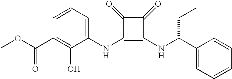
N(C1=C(NC(CC)C2=CC=CC=C2)C(=O)C1=O)C1=CC=CC(C(=O)OC)=C1O
